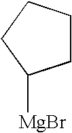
C1CC([MgBr])CC1
